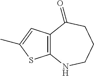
C12=C(C=C(C)S1)C(=O)CCCN2
